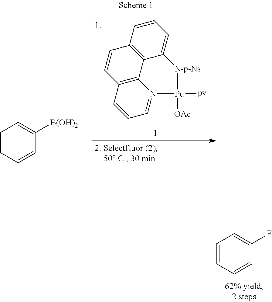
C1=CC2=C3C(=C1)[N-p-Ns][Pd]([py])([OAc])N1=CC=CC(=C31)C=C2.C1=CC=CC([B(OH)2])=C1.C1=CC=CC(F)=C1
